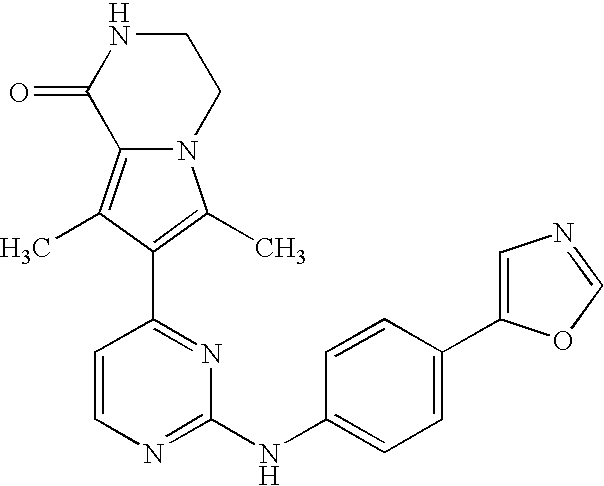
N12C(=C(C)C(C3=NC(NC4=CC=C(C5=CN=CO5)C=C4)=NC=C3)=C1C)C(=O)NCC2
